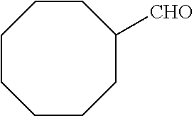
C1CCC([CHO])CCCC1
